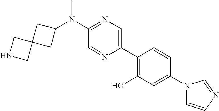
N(C1=NC=C(C2=C(O)C=C(N3C=CN=C3)C=C2)N=C1)(C1CC2(C1)CNC2)C
